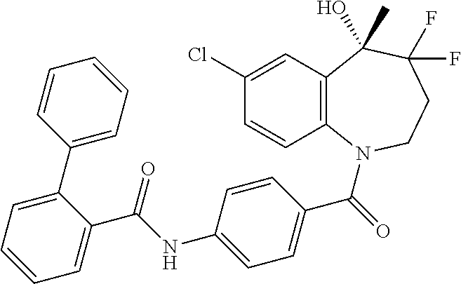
C12=C(N(C(=O)C3=CC=C(NC(C4=CC=CC=C4C4=CC=CC=C4)=O)C=C3)CCC(F)(F)C1(C)O)C=CC(Cl)=C2
